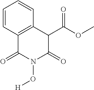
C1=CC2=C(C=C1)C(C(=O)OC)C(=O)N(O[H])C2=O
